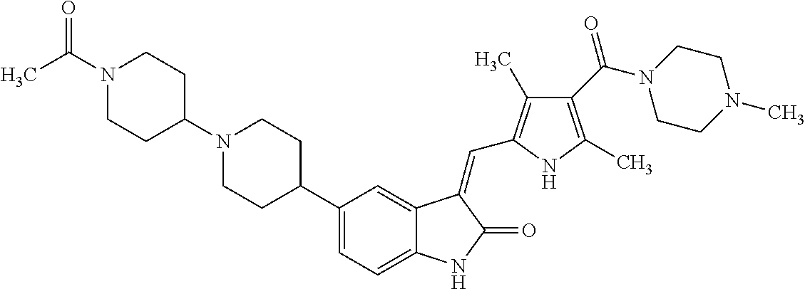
C1(C2CCN(C3CCN(C(C)=O)CC3)CC2)=CC=C2C(=C1)C(=CC1=C(C)C(C(N3CCN(C)CC3)=O)=C(C)N1)C(=O)N2
